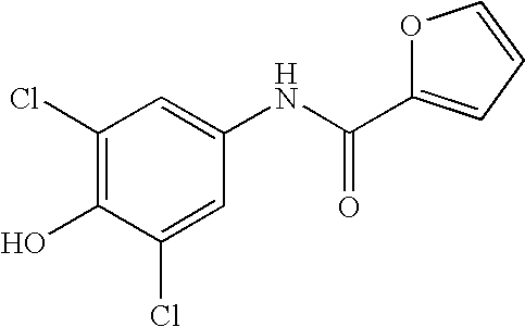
C1(Cl)=CC(NC(=O)C2=CC=CO2)=CC(Cl)=C1O
